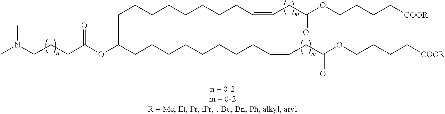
C(CCCCCCC=CCC(OCCCC[COOR])=O)CC(CCCCCCCCC=CCC(OCCCC[COOR])=O)OC(CCCN(C)C)=O
